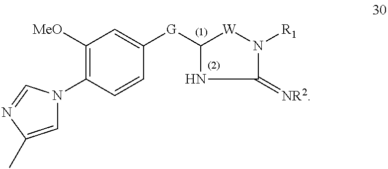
C1([G]C2NC(=[NR2])N([R1])[W]2)=CC([MeO])=C(N2C=C(C)N=C2)C=C1
